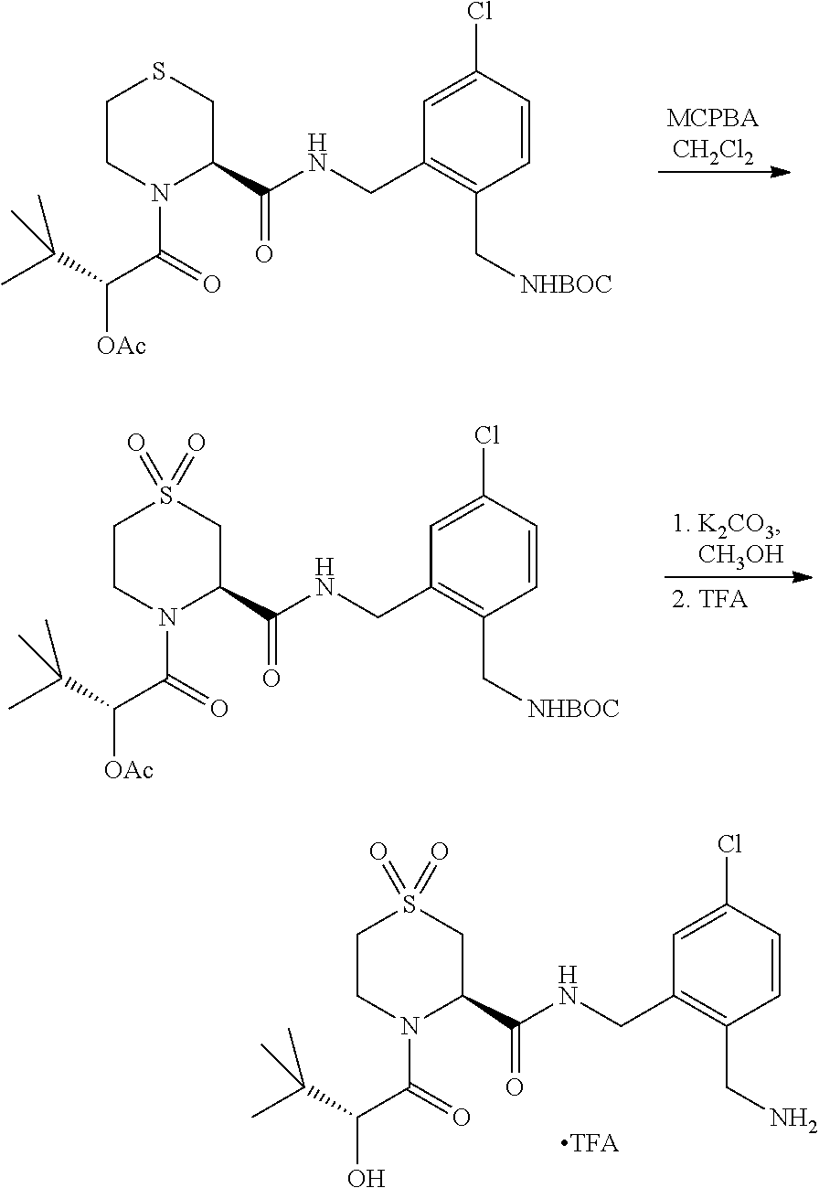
C1CN(C(C(C(C)(C)C)[OAc])=O)C(C(=O)NCC2=C(C[NHBOC])C=CC(Cl)=C2)CS1.C1CN(C(C(C(C)(C)C)[OAc])=O)C(C(=O)NCC2=C(C[NHBOC])C=CC(Cl)=C2)CS1(=O)=O.C1CN(C(C(C(C)(C)C)O)=O)C(C(=O)NCC2=C(CN)C=CC(Cl)=C2)CS1(=O)=O
